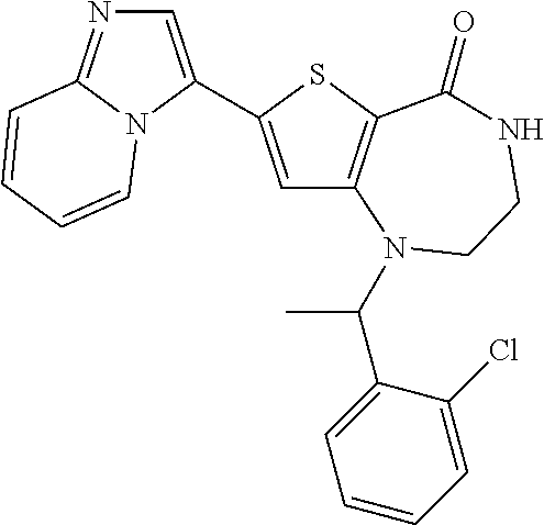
C1=C(C2=CN=C3N2C=CC=C3)SC2=C1N(C(C)C1=CC=CC=C1Cl)CCNC2=O
